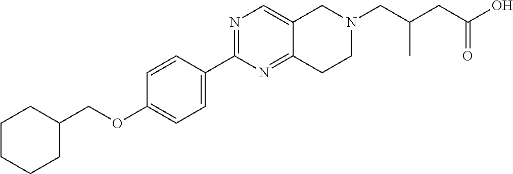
C1CCCC(COC2=CC=C(C3=NC=C4C(=N3)CCN(CC(C)CC(=O)O)C4)C=C2)C1
